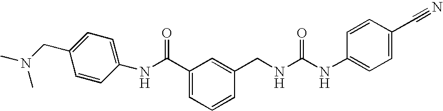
C1(NC(C2=CC=CC(CNC(NC3=CC=C(C#N)C=C3)=O)=C2)=O)=CC=C(CN(C)C)C=C1
